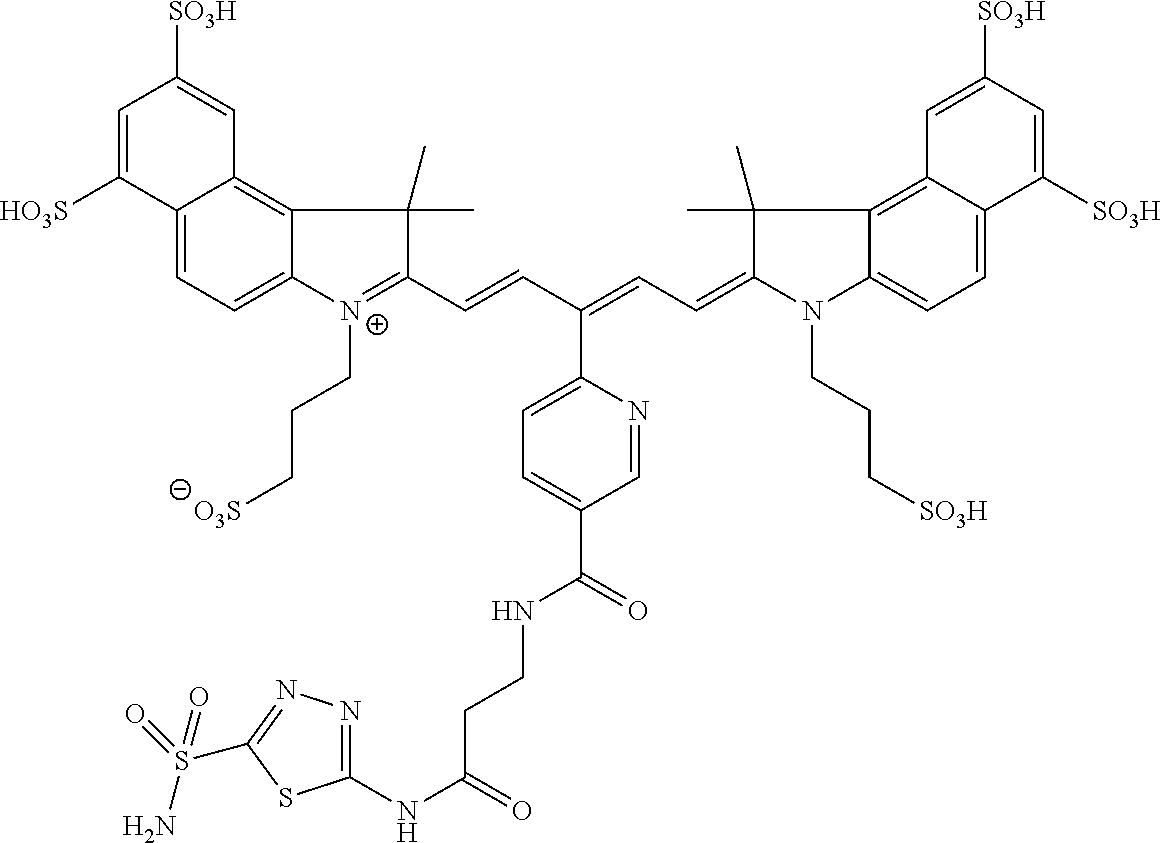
C12=CC=C3C(=C1C=C([SO3H])C=C2[HO3S])C(C)(C)C(C=CC(=CC=C1N(CCC[SO3H])C2=CC=C4C(=C2C1(C)C)C=C([SO3H])C=C4[SO3H])C1=CC=C(C(NCCC(NC2=NN=C(S(=O)(N)=O)S2)=O)=O)C=N1)=[N+]3CCC[O3S]
